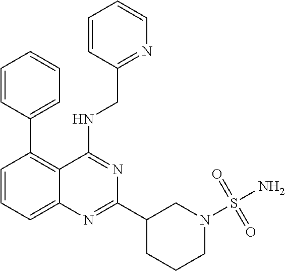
C1=CC=C2C(=C1C1=CC=CC=C1)C(NCC1=NC=CC=C1)=NC(C1CCCN(S(=O)(=O)N)C1)=N2
